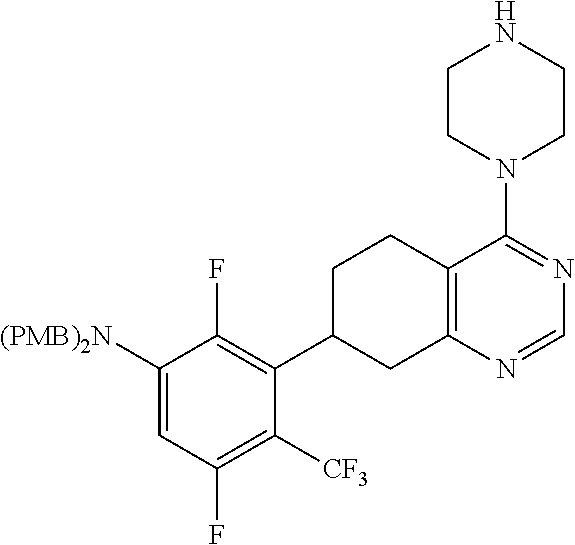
C1([(PMB)2N])=CC(F)=C([CF3])C(C2CC3=C(CC2)C(N2CCNCC2)=NC=N3)=C1F
